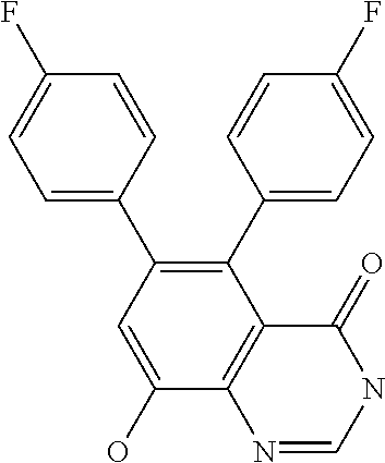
C1=C(C2=C(C3=CC=C(F)C=C3)C3=C(C(O)=C2)N=CNC3=O)C=CC(F)=C1
